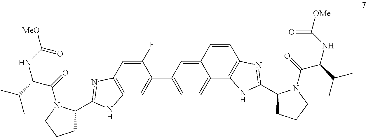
C12=C(C=C(F)C(C3=CC=C4C(=C3)C=CC3=C4NC(C4CCCN4C(=O)C(C(C)C)NC([OMe])=O)=N3)=C1)N=C(C1CCCN1C(=O)C(C(C)C)NC([MeO])=O)N2
